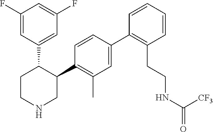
C1(F)=CC(C2CCNCC2C2=C(C)C=C(C3=C(CCNC([CF3])=O)C=CC=C3)C=C2)=CC(F)=C1
